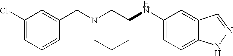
C1(Cl)=CC=CC(CN2CCCC(NC3=CC=C4C(=C3)C=NN4)C2)=C1
